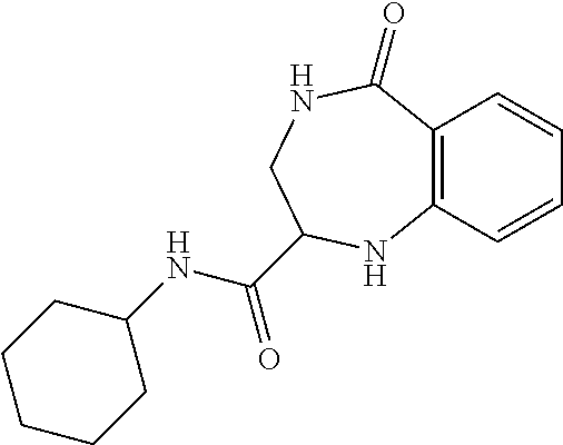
C12=C(C=CC=C1)NC(C(NC1CCCCC1)=O)CNC2=O
